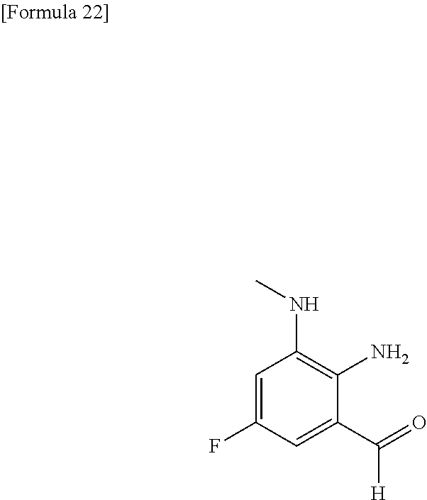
C1=C(F)C=C(C(=O)[H])C(N)=C1NC
